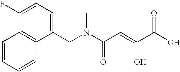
C1=C(F)C2=C(C(CN(C(C=C(C(O)=O)O)=O)C)=C1)C=CC=C2
